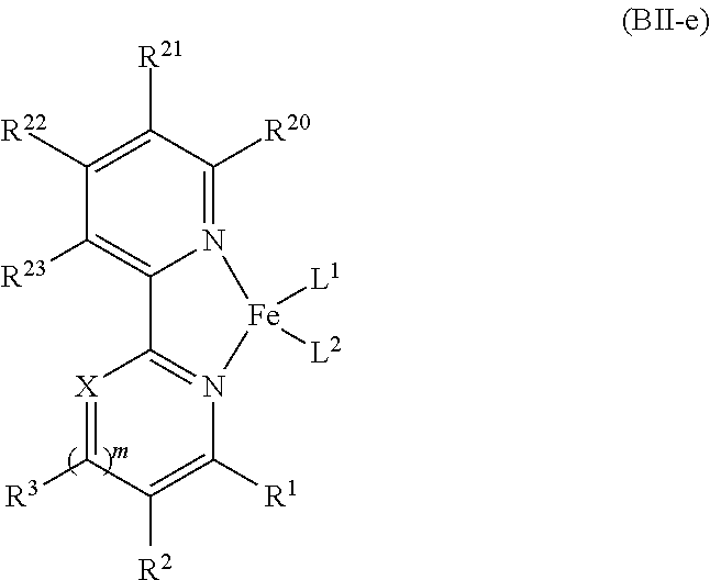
N12=C([R20])C([R21])=C([R22])C([R23])=C1C1=N(C([R1])=C([R2])C([R3])=[X]1)[Fe]2([L1])[L2]
